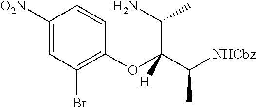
C1(OC(C([NHCbz])C)(C(N)C)[H])=C(Br)C=C([O2N])C=C1
